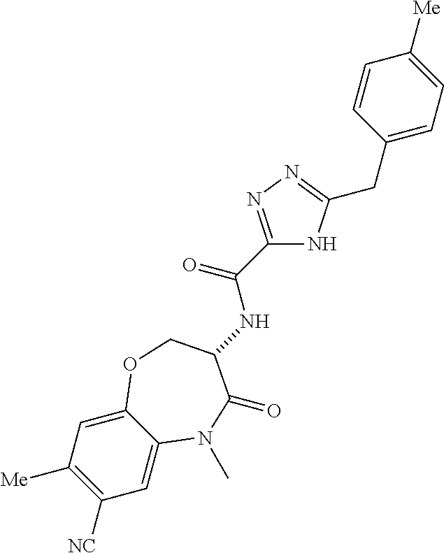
C1=C2C(=CC([Me])=C1[NC])OCC(NC(C1=NN=C(CC3=CC=C([Me])C=C3)N1)=O)C(=O)N2C
